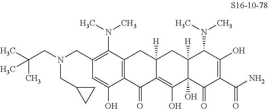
C1(CN(CC(C)(C)C)CC2CC2)=C(N(C)C)C2=C(C(O)=C1)C(=O)C1=C(O)C3(O)C([H])(CC1([H])C2)C(N(C)C)C(O)=C(C(N)=O)C3=O
